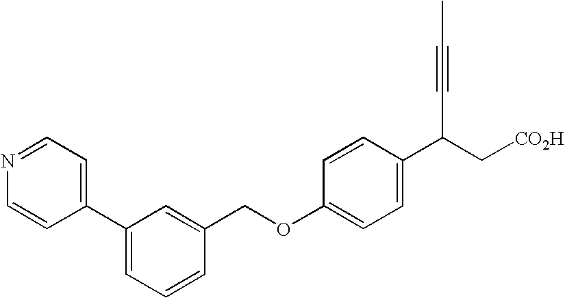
C1(C2=CC=NC=C2)=CC=CC(COC2=CC=C(C(C#CC)C[CO2H])C=C2)=C1
